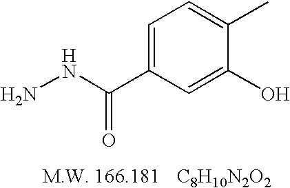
C1=C(C(NN)=O)C=C(O)C(C)=C1.[C8H10N2O2]
